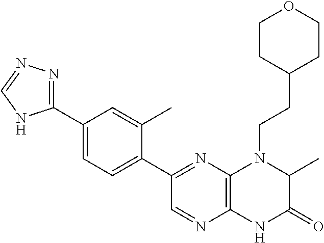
C12=C(N=C(C3=CC=C(C4=NN=CN4)C=C3C)C=N1)N(CCC1CCOCC1)C(C)C(=O)N2
